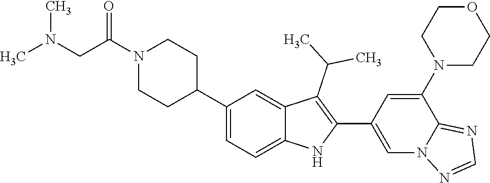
N1(C(CN(C)C)=O)CCC(C2=CC=C3C(=C2)C(C(C)C)=C(C2=CN4C(=NC=N4)C(N4CCOCC4)=C2)N3)CC1
